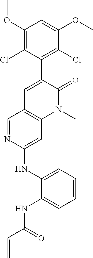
C1(OC)=C(Cl)C(C2=CC3=C(N(C)C2=O)C=C(NC2=CC=CC=C2NC(C=C)=O)N=C3)=C(Cl)C(OC)=C1
